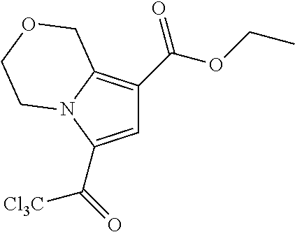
C1=C(C(=O)[Cl3C])N2C(=C1C(OCC)=O)COCC2
